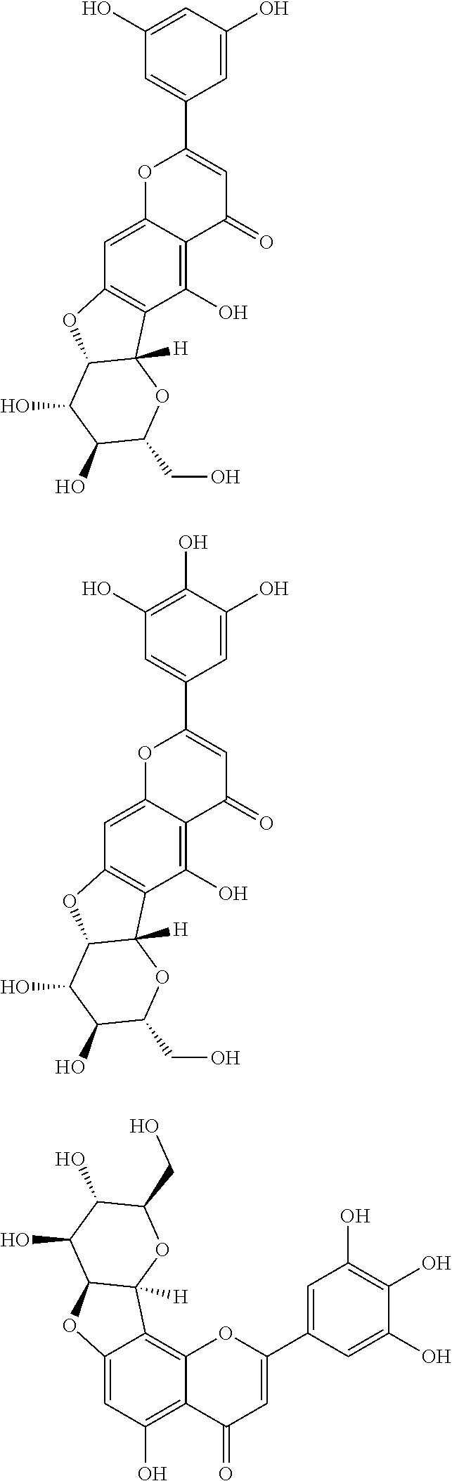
C1=C(O)C=C(O)C=C1C1=CC(=O)C2=C(O)C3=C(C=C2O1)OC1C3([H])OC(CO)C(O)C1O.C1=C(O)C(O)=C(O)C=C1C1=CC(=O)C2=C(O)C3=C(C=C2O1)OC1C3([H])OC(CO)C(O)C1O.C1(O)=C2C(=C3C(=C1)OC1C3([H])OC(CO)C(O)C1O)OC(C1=CC(O)=C(O)C(O)=C1)=CC2=O
